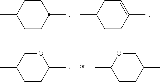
C1CC(C)OCC1C.C1CC(C)COC1C.C1CC(C)CCC1C.C1CC(C)=CCC1C
